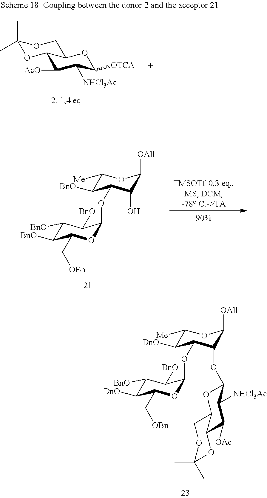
C1([Me])C([BnO])C(OC2OC(C[OBn])C([BnO])C([BnO])C2[BnO])C(O)C([OAll])O1.C12C([AcO])C([NHCl3Ac])C([OTCA])OC1COC(C)(C)O2.C1([Me])C([BnO])C(OC2OC(C[OBn])C([BnO])C([BnO])C2[BnO])C(OC2OC3COC(C)(C)OC3C([OAc])C2[NHCl3Ac])C([OAll])O1
